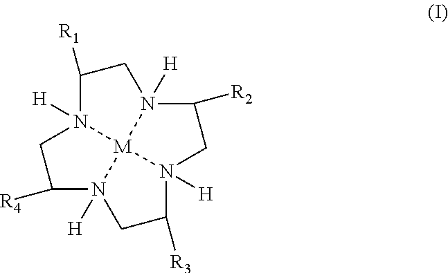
C1C([R4])N2([H])CC([R3])N3([H])CC([R2])N4([H])CC([R1])N1([H])[M]432
